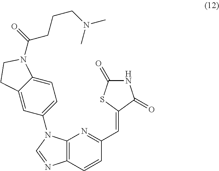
C12=C(N=C(C=C3C(=O)NC(=O)S3)C=C1)N(C1=CC=C3C(=C1)CCN3C(=O)CCCN(C)C)C=N2
